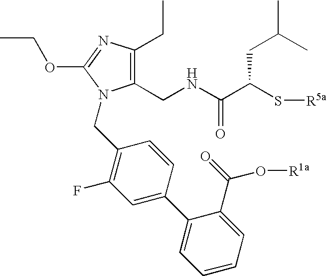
C1(CNC(C(S[R5a])CC(C)C)=O)=C(CC)N=C(OCC)N1CC1=C(F)C=C(C2=CC=CC=C2C(=O)O[R1a])C=C1
